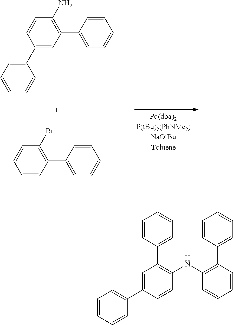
C1=CC=C(C2=C(NC3=C(C4=CC=CC=C4)C=CC=C3)C=CC(C3=CC=CC=C3)=C2)C=C1.C1(C2=CC=CC=C2)=CC(C2=CC=CC=C2)=C(N)C=C1.C1=CC(C2=CC=CC=C2)=C(Br)C=C1
